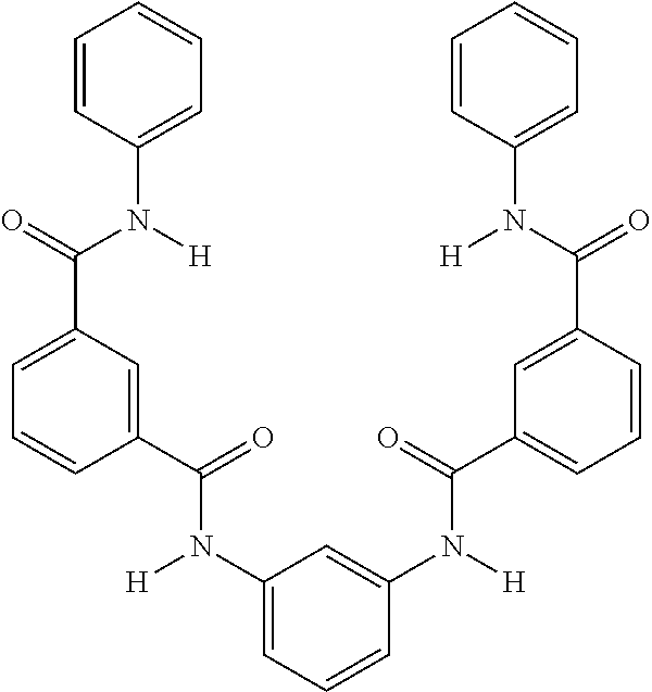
C1(N([H])C(C2=CC(C(=O)N([H])C3=CC=CC=C3)=CC=C2)=O)=CC=CC(N([H])C(=O)C2=CC=CC(C(N([H])C3=CC=CC=C3)=O)=C2)=C1
